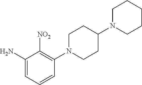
C1N(C2=C([NO2])C(N)=CC=C2)CCC(N2CCCCC2)C1
